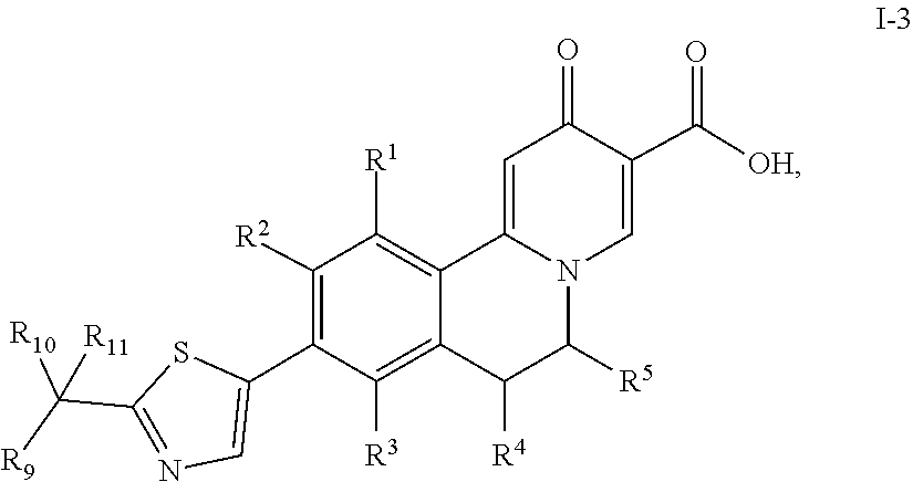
C1(C([R9])([R10])[R11])=NC=C(C2=C([R2])C([R1])=C3C4=CC(=O)C(C(=O)[OH])=CN4C([R5])C([R4])C3=C2[R3])S1
